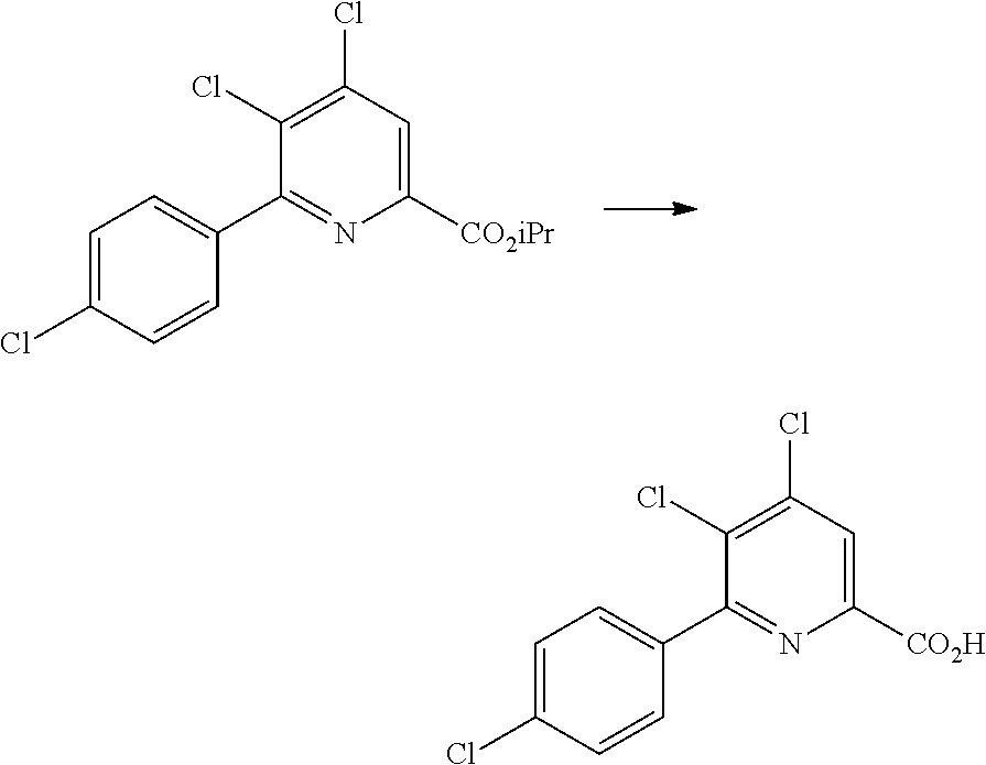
C1=C(Cl)C=CC(C2=NC([CO2iPr])=CC(Cl)=C2Cl)=C1.C1=C(Cl)C=CC(C2=NC([CO2H])=CC(Cl)=C2Cl)=C1
